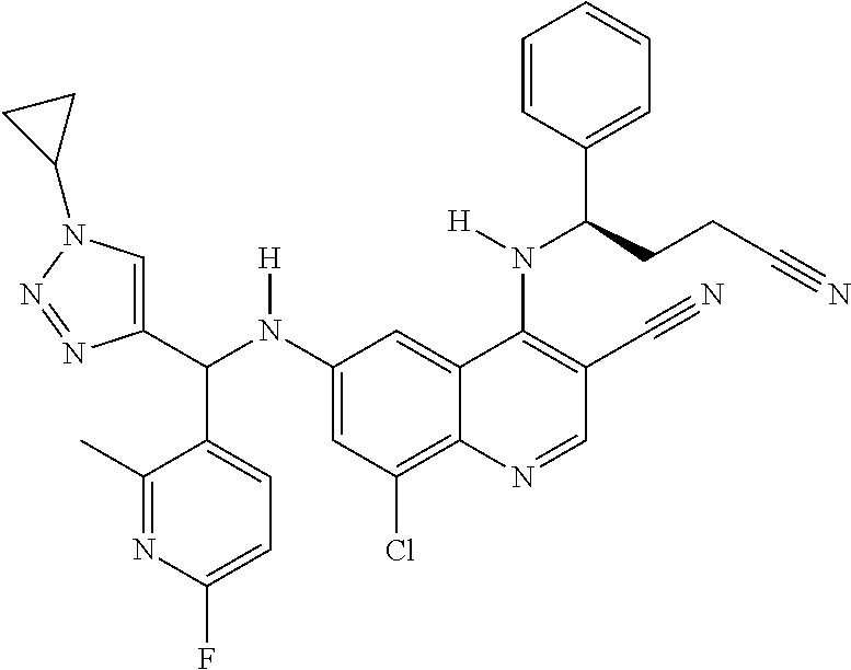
C1(N(C(C2=CN(C3CC3)N=N2)C2=CC=C(F)N=C2C)[H])=CC(Cl)=C2C(=C1)C(N(C(C1=CC=CC=C1)CCC#N)[H])=C(C#N)C=N2
